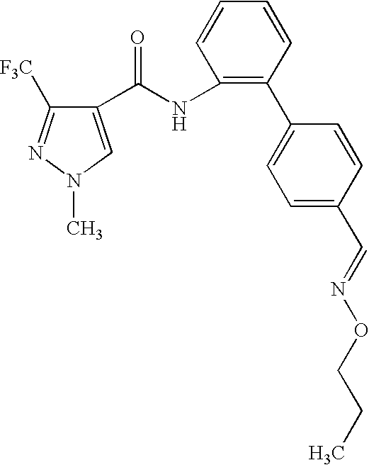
C1(C(NC2=C(C3=CC=C(C=NOCCC)C=C3)C=CC=C2)=O)=CN(C)N=C1[F3C]
